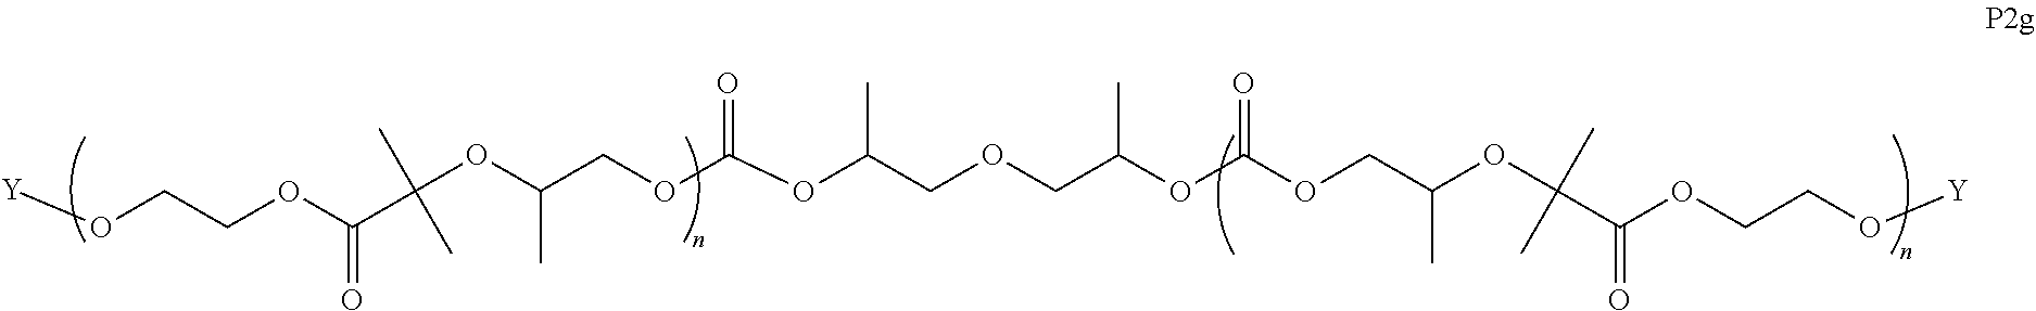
[Y]OCCOC(=O)C(C)(C)OC(COC(=O)OC(COCC(OC(OCC(C)OC(C)(C)C(OCCO[Y])=O)=O)C)C)C
